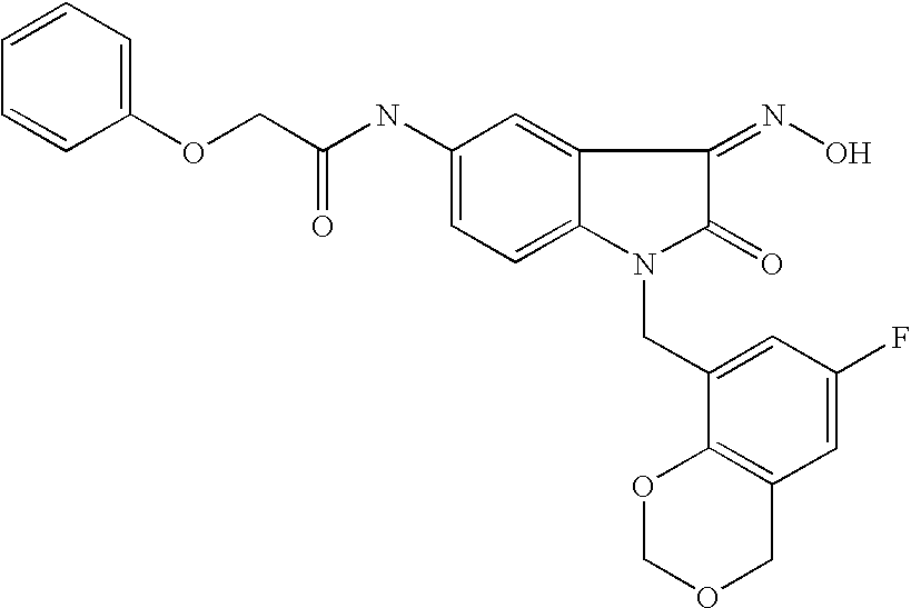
C(NC1=CC=C2C(=C1)C(=NO)C(=O)N2CC1=CC(F)=CC2=C1OCOC2)(COC1=CC=CC=C1)=O
